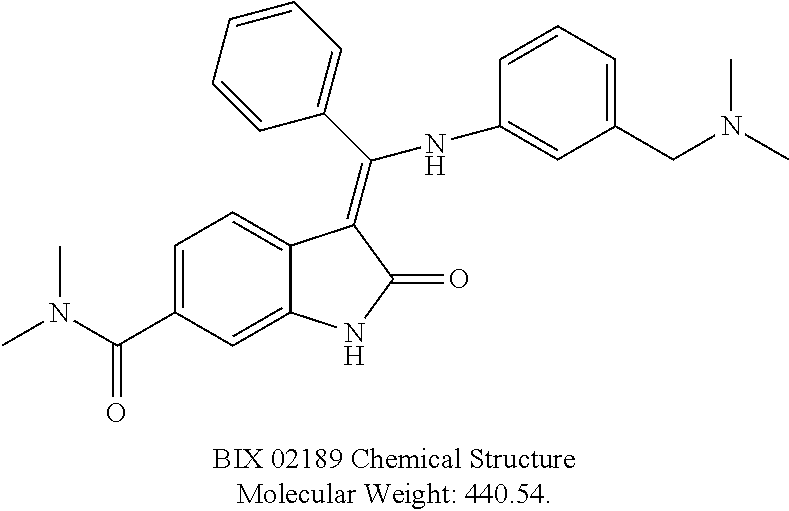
C1=C(C(N(C)C)=O)C=C2C(=C1)C(=C(C1=CC=CC=C1)NC1=CC(CN(C)C)=CC=C1)C(=O)N2
